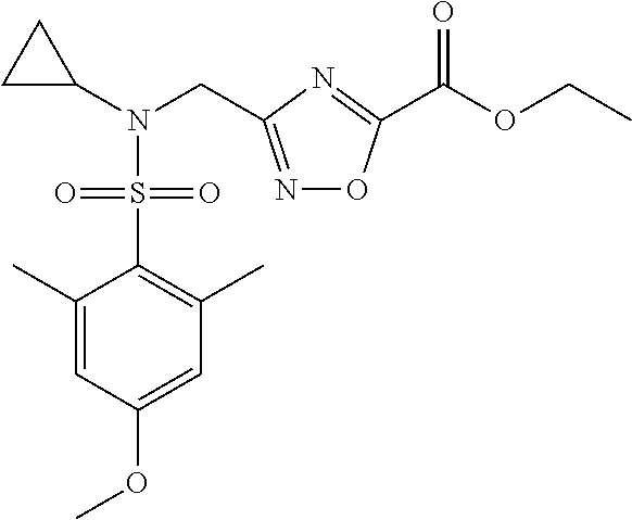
C1(C)=CC(OC)=CC(C)=C1S(N(C1CC1)CC1=NOC(C(OCC)=O)=N1)(=O)=O
